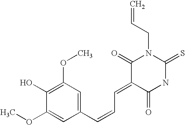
C1(C=CC=C2C(=O)NC(=S)N(CC=C)C2=O)=CC(OC)=C(O)C(OC)=C1
